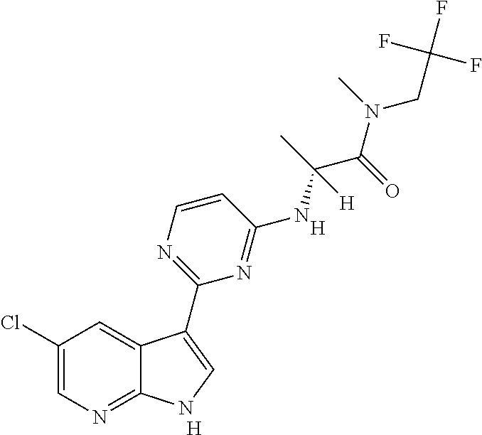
C1=CN=C(C2=CNC3=NC=C(Cl)C=C32)N=C1NC(C(N(CC(F)(F)F)C)=O)(C)[H].[H].[H]
